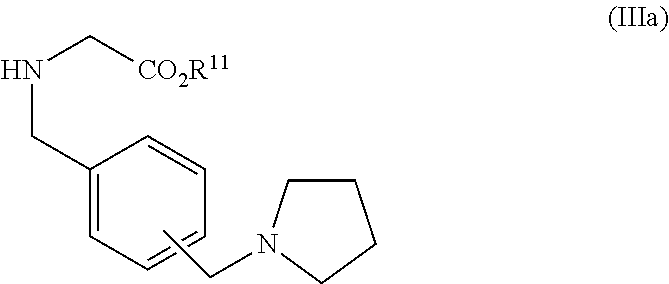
C1=C(CNC[CO2R11])C=CC=C1.CCN1CCCC1
